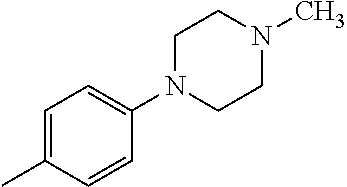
C1=C(C)C=CC(N2CCN(C)CC2)=C1
